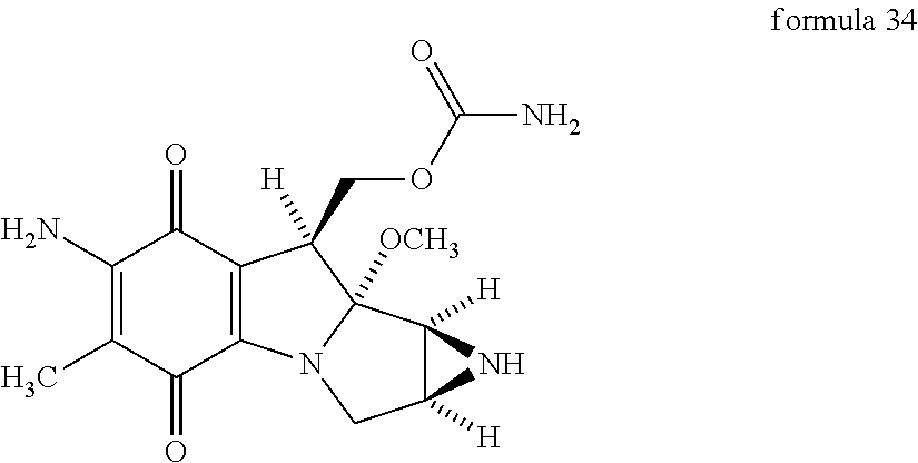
C1(N)=C(C)C(=O)C2=C(C1=O)C(COC(N)=O)([H])C1([OCH3])N2CC2([H])C1([H])N2
